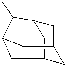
C12CC3CC(C1)C(C)C(C2)C3
